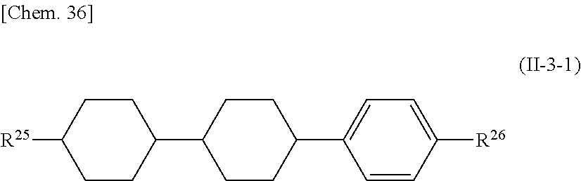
C1C(C2CCC([R25])CC2)CCC(C2=CC=C([R26])C=C2)C1
